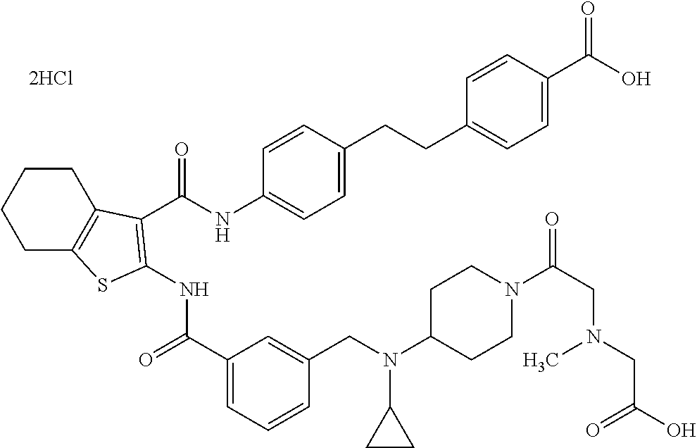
N(C(C1=CC=CC(CN(C2CCN(C(CN(CC(O)=O)C)=O)CC2)C2CC2)=C1)=O)C1=C(C(NC2=CC=C(CCC3=CC=C(C(O)=O)C=C3)C=C2)=O)C2=C(CCCC2)S1
